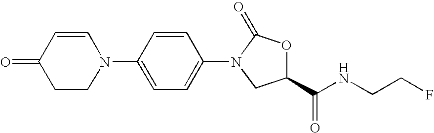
C1(N2CCC(=O)C=C2)=CC=C(N2C(=O)OC(C(NCCF)=O)C2)C=C1
